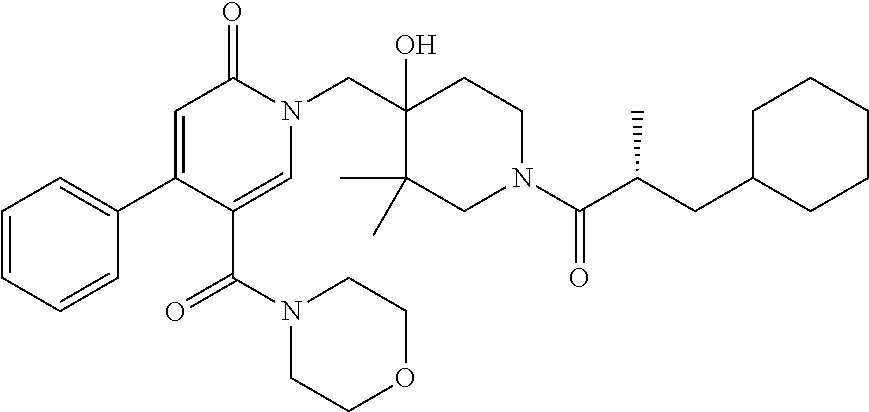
N1(CC2(O)C(C)(C)CN(C(=O)C(C)CC3CCCCC3)CC2)C(=O)C=C(C2=CC=CC=C2)C(C(=O)N2CCOCC2)=C1
